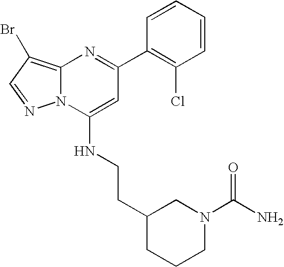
C1(C2=NC3=C(Br)C=NN3C(NCCC3CN(C(N)=O)CCC3)=C2)=C(Cl)C=CC=C1
